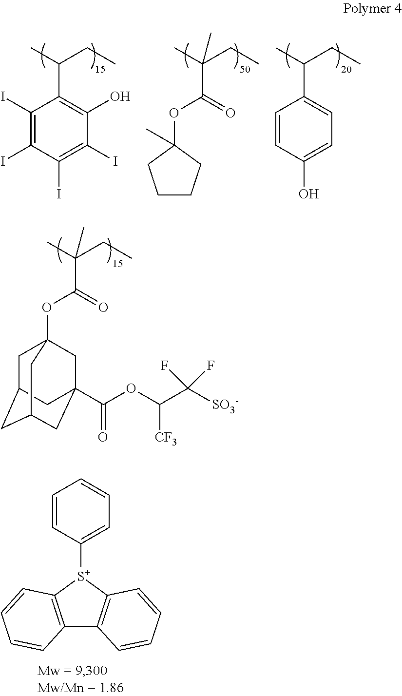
C1(I)=C(I)C(I)=C(I)C(O)=C1C(C)CC.O(C1(C)CCCC1)C(=O)C(C)(CC)C.C1=CC(O)=CC=C1C(C)CC.O(C(=O)C(C)(CC)C)C12CC3CC(CC(C(OC(C([SO3-])(F)F)[CF3])=O)(C1)C3)C2.C1=CC([S+]2C3=C(C4=C2C=CC=C4)C=CC=C3)=CC=C1
